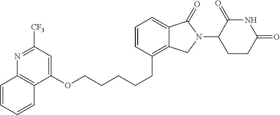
C1(OCCCCCC2=C3C(=CC=C2)C(=O)N(C2C(=O)NC(=O)CC2)C3)=CC([CF3])=NC2=C1C=CC=C2
